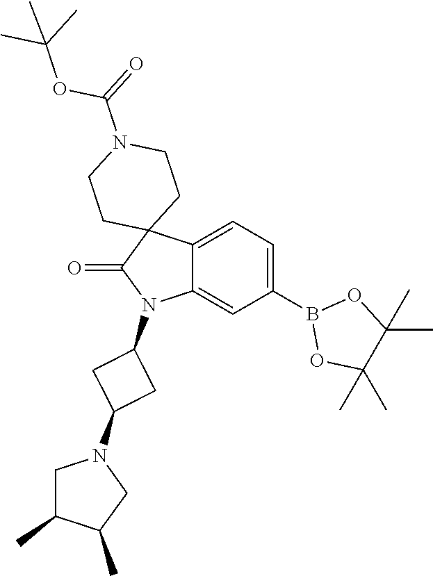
C12=CC=C(B3OC(C)(C)C(C)(C)O3)C=C1N(C1CC(N3CC(C)C(C)C3)C1)C(=O)C21CCN(C(OC(C)(C)C)=O)CC1
